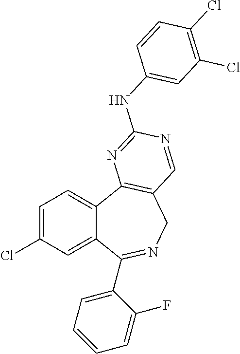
C1=C(Cl)C=C2C(=C1)C1=C(CN=C2C2=CC=CC=C2F)C=NC(NC2=CC(Cl)=C(Cl)C=C2)=N1
